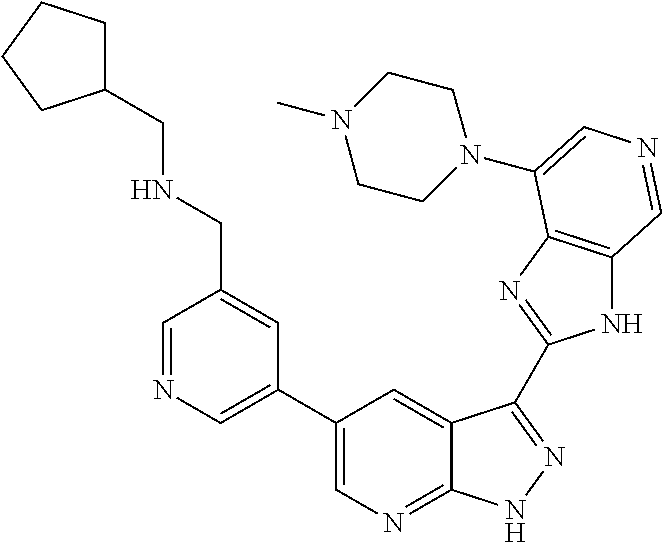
C1(C2=CN=CC(CNCC3CCCC3)=C2)=CN=C2C(=C1)C(C1=NC3=C(N1)C=NC=C3N1CCN(C)CC1)=NN2
